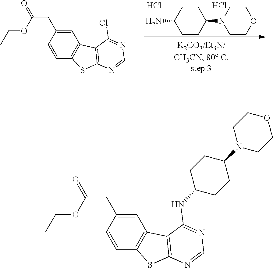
C1=CC(CC(=O)OCC)=CC2=C1SC1=C2C(Cl)=NC=N1.C1CC(N2CCOCC2)CCC1N.Cl.Cl.C1=CC(CC(=O)OCC)=CC2=C1SC1=C2C(NC2CCC(N3CCOCC3)CC2)=NC=N1
